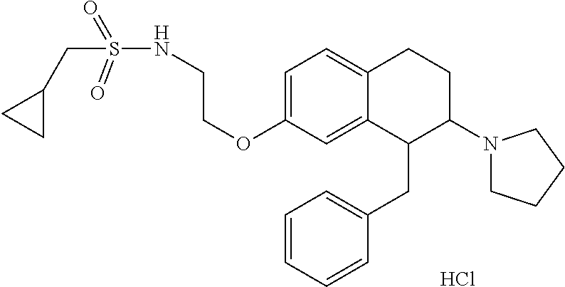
C1=C(OCCNS(=O)(=O)CC2CC2)C=C2C(=C1)CCC(N1CCCC1)C2CC1=CC=CC=C1.Cl
